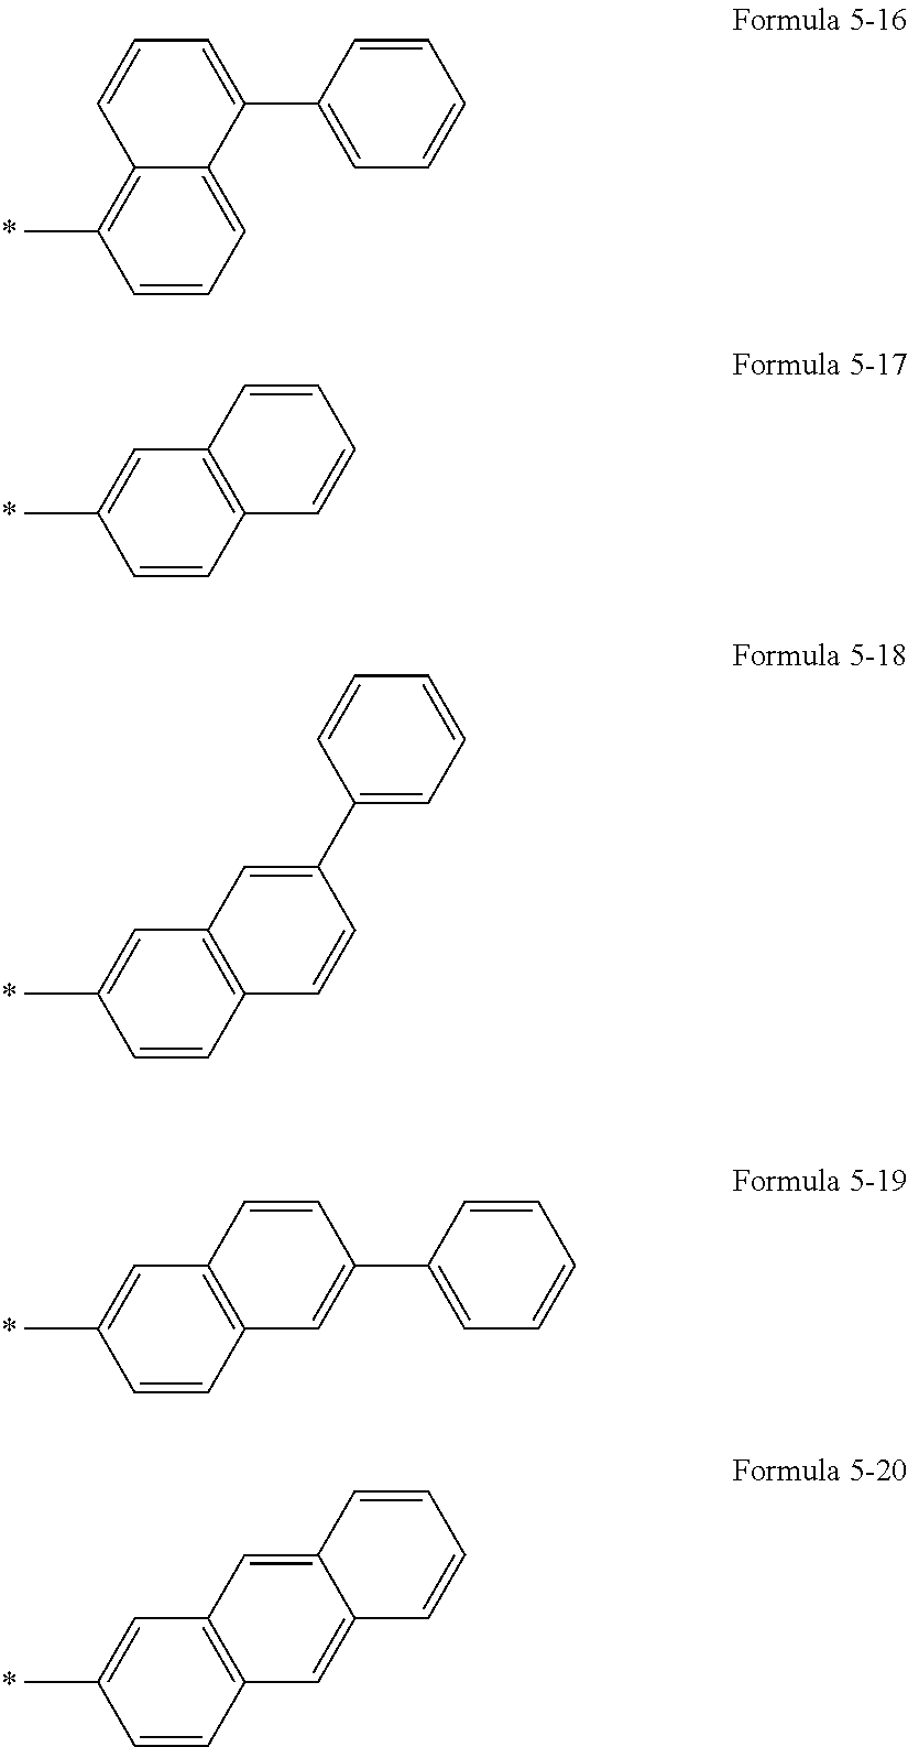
C1=CC=C2C(=C1C)C=CC=C2C1=CC=CC=C1.*.C1=CC2=C(C=C1C)C=CC=C2.*.C1=CC2=C(C=C1C)C=C(C1=CC=CC=C1)C=C2.*.C1=CC2=C(C=C1C)C=CC(C1=CC=CC=C1)=C2.*.C1=CC2=C(C=C1C)C=C1C(=C2)C=CC=C1.*
